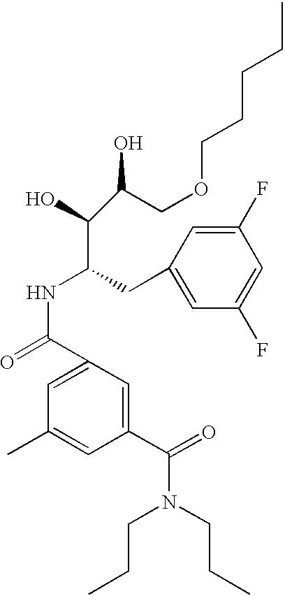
C1(C(=O)N(CCC)CCC)=CC(C(=O)NC(CC2=CC(F)=CC(F)=C2)C(O)C(COCCCCC)O)=CC(C)=C1
